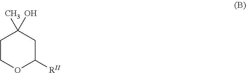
C1COC([RII])CC1(O)C
